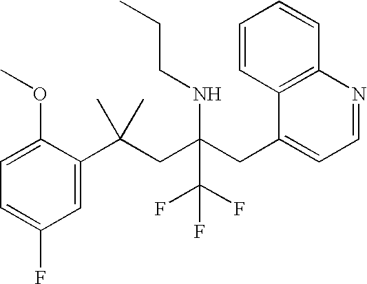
C1=C(C(CC(CC2=CC=NC3=C2C=CC=C3)(NCCC)C(F)(F)F)(C)C)C(OC)=CC=C1F
